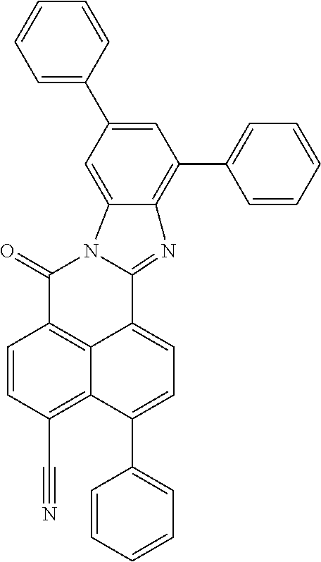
C1(=O)C2=C3C(=CC=C(C4=CC=CC=C4)C3=C(C#N)C=C2)C2=NC3=C(C4=CC=CC=C4)C=C(C4=CC=CC=C4)C=C3N12
